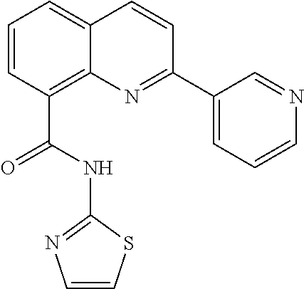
C1=CC(C(NC2=NC=CS2)=O)=C2C(=C1)C=CC(C1=CC=CN=C1)=N2
